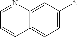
C12=CC=C(*)C=C1N=CC=C2
